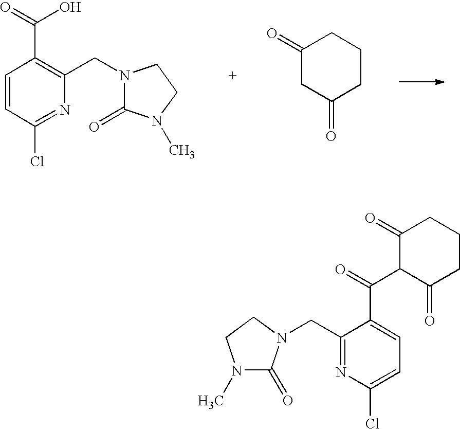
C1=CC(Cl)=NC(CN2C(=O)N(C)CC2)=C1C(O)=O.C1(=O)CC(=O)CCC1.N1(C)C(=O)N(CC2=NC(Cl)=CC=C2C(C2C(=O)CCCC2=O)=O)CC1
